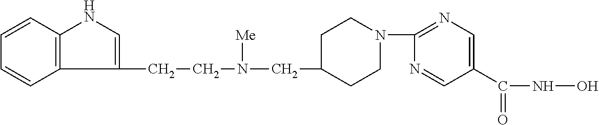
C12=C(C=CC=C1)NC=C2CCN(CC1CCN(C2=NC=C(C(NO)=O)C=N2)CC1)[Me]
